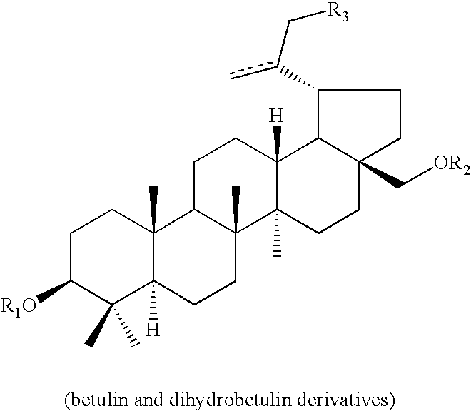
C1C([R1O])C(C)(C)C2([H])C(C)(C1)C1C(C)(CC2)C2(C)C([H])(CC1)C1C(c(c)C[R3])CCC1(C[OR2])CC2
